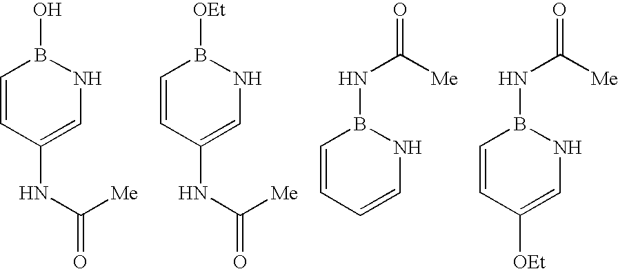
C1=CC(NC(=O)[Me])=CNB1O.C1=CC(NC(=O)[Me])=CNB1[OEt].C1=CC=CNB1NC(=O)[Me].C1=CC([OEt])=CNB1NC(=O)[Me]
